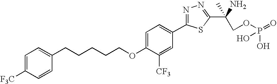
C1=C(OCCCCCC2=CC=C([F3C])C=C2)C([CF3])=CC(C2=NN=C(C(N)(C)COP(=O)(O)O)S2)=C1
